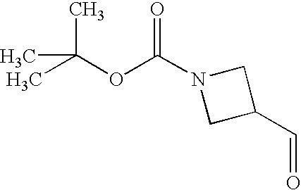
CC(OC(N1CC(C=O)C1)=O)(C)C
